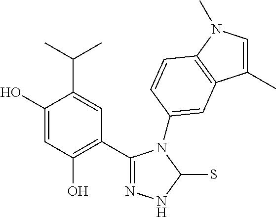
C1(C2=C(O)C=C(O)C(C(C)C)=C2)=NNC(S)N1C1=CC2=C(N(C)C=C2C)C=C1
